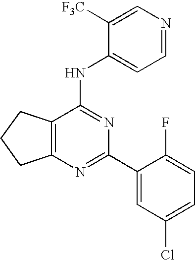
C12=C(CCC1)C(NC1=CC=NC=C1[F3C])=NC(C1=CC(Cl)=CC=C1F)=N2
